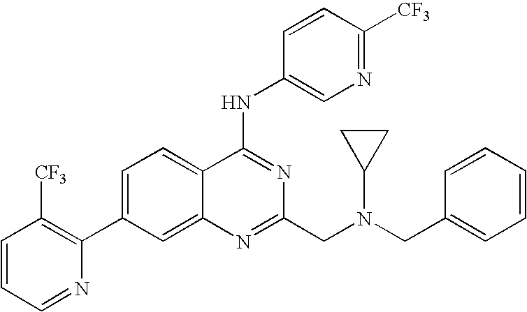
C1=CC=NC(C2=CC=C3C(=C2)N=C(CN(CC2=CC=CC=C2)C2CC2)N=C3NC2=CN=C([CF3])C=C2)=C1[CF3]
